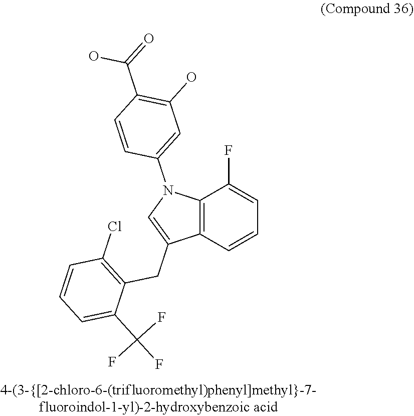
C12=C(C=CC=C1F)C(CC1=C(Cl)C=CC=C1C(F)(F)F)=CN2C1=CC(O)=C(C(=O)O)C=C1
